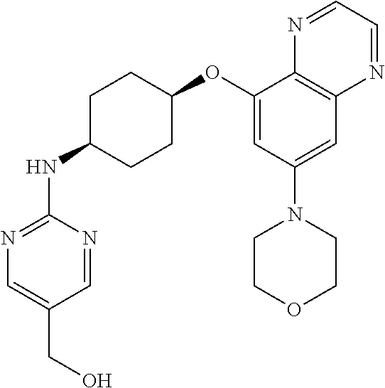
C1=NC(NC2CCC(OC3=CC(N4CCOCC4)=CC4=C3N=CC=N4)CC2)=NC=C1CO
